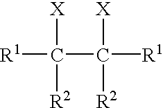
[R1]C([X])([R2])C([X])([R2])[R1]
